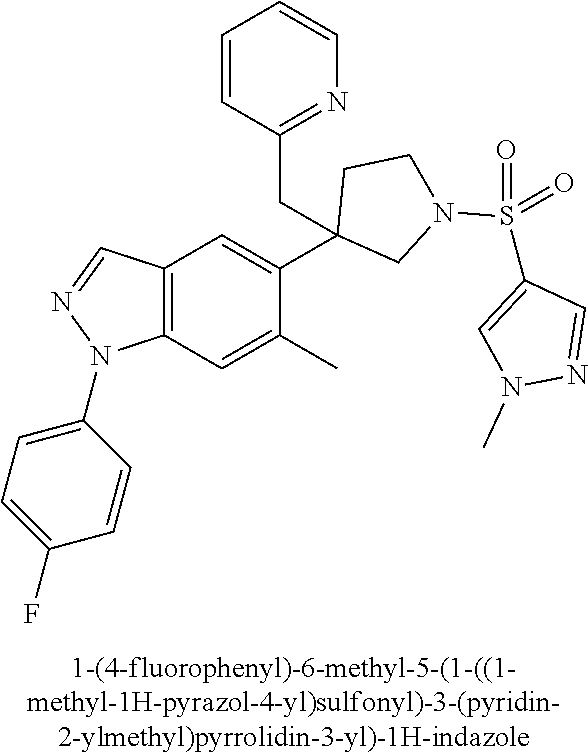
C12=C(C=C(C)C(C3(CC4=NC=CC=C4)CN(S(C4=CN(C)N=C4)(=O)=O)CC3)=C1)N(C1=CC=C(F)C=C1)N=C2
